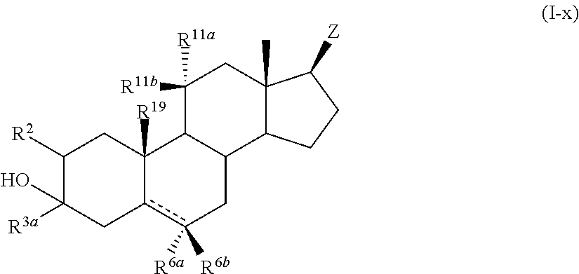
C1([R2])C([R3a])(O)Cc2c([R6a])([R6b])CC3C(C2([R19])C1)C([R11a])([R11b])CC1(C)C3CCC1[Z]
